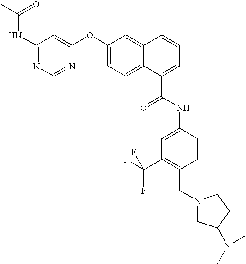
C(=O)(C)NC1=NC=NC(OC2=CC=C3C(=C2)C=CC=C3C(NC2=CC(C(F)(F)F)=C(CN3CC(N(C)C)CC3)C=C2)=O)=C1
